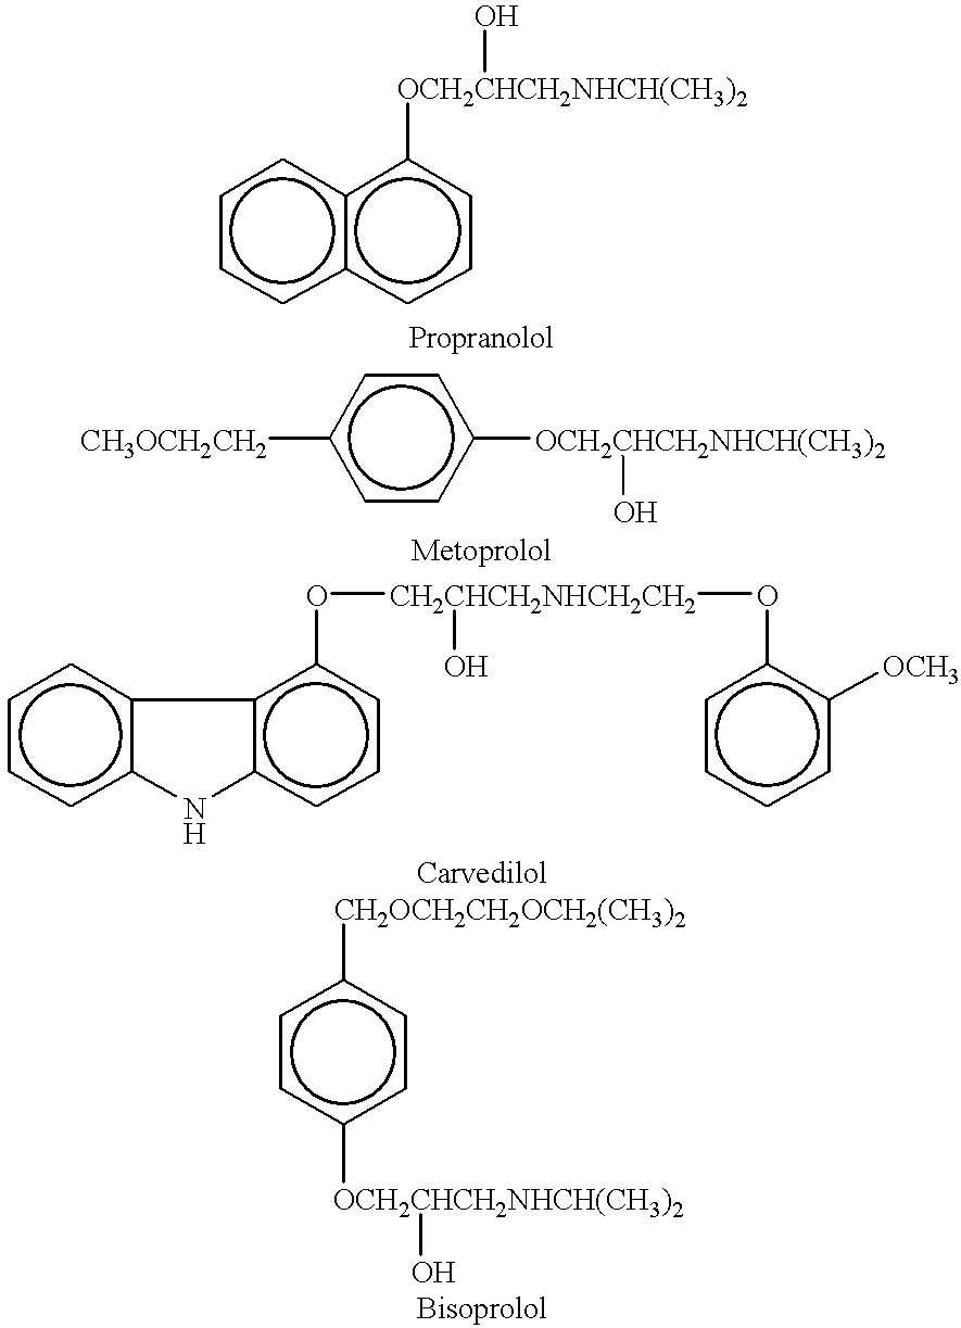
c1ccc2c(c1)-c1c(cccc1O[CH2CHCH2NHCH2CH2](O)Oc1ccccc1[OCH3])N2.c1ccc2c(c1)c([OCH2CHCH2NHCH(CH3)2]O)ccc2.c1c([CH3OCH2CH2])ccc([OCH2CHCH2NHCH(CH3)2]O)c1.c1cc([OCH2CHCH2NHCH(CH3)2]O)ccc1[CH2OCH2CH2OCH2(CH3)2]
